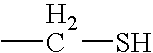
CCS
